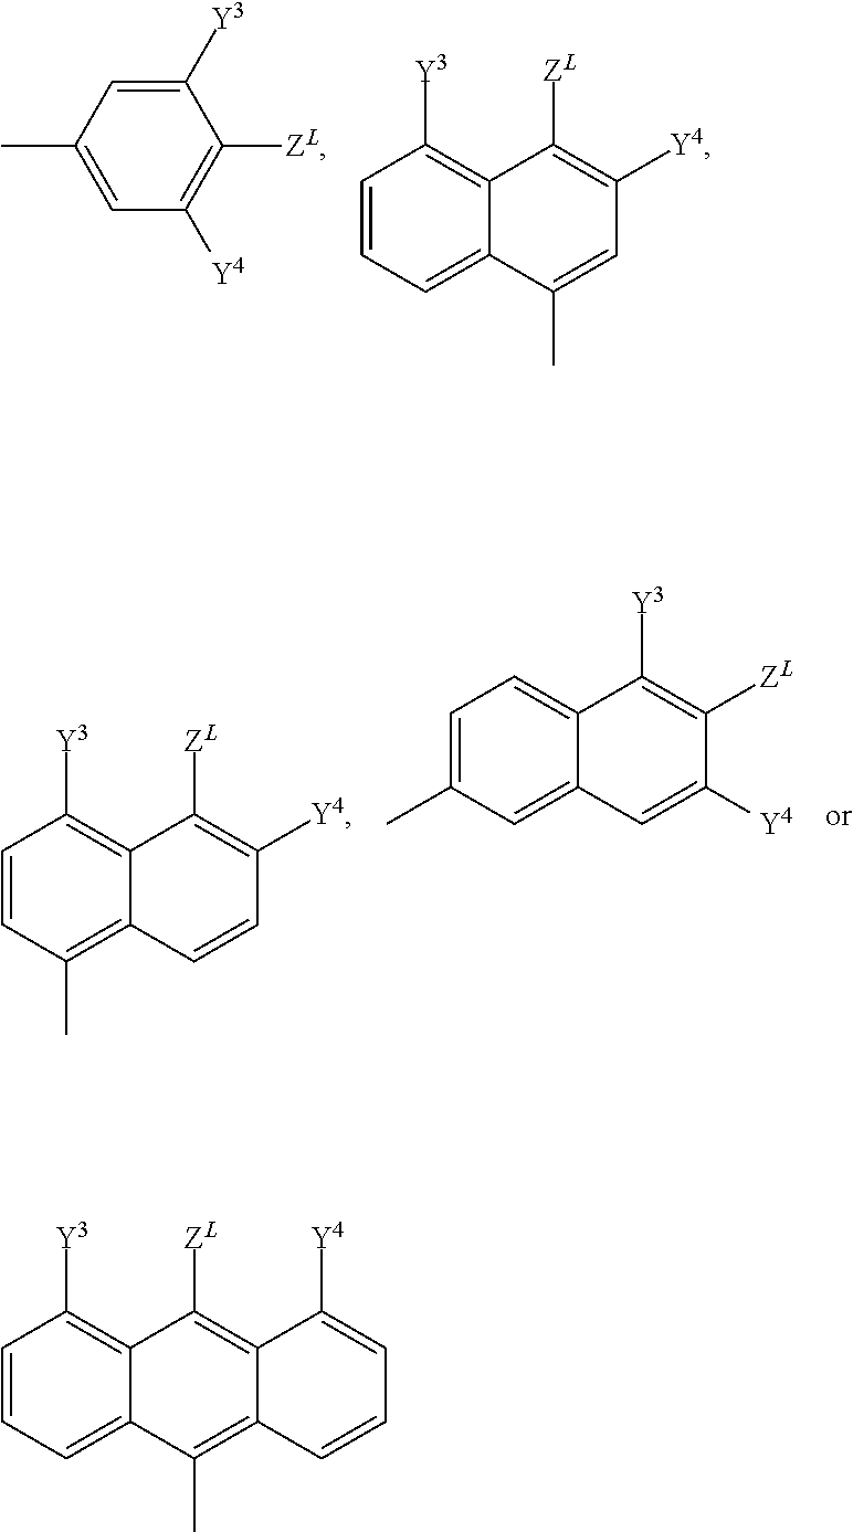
C1([Y3])=CC(C)=CC([Y4])=C1[ZL].C1=CC=C2C(=C1[Y3])C([ZL])=C([Y4])C=C2C.C1=CC(C)=C2C(=C1[Y3])C([ZL])=C([Y4])C=C2.C1=C(C)C=C2C(=C1)C([Y3])=C([ZL])C([Y4])=C2.C1=CC=C2C(=C1[Y3])C([ZL])=C1C(=C2C)C=CC=C1[Y4]
